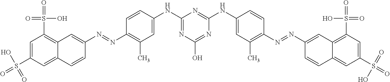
C1=C(S(=O)(O)=O)C=C2C(=C1S(=O)(O)=O)C=C(N=NC1=C(C)C=C(NC3=NC(O)=NC(NC4=CC(C)=C(N=NC5=CC6=C(S(=O)(=O)O)C=C(S(=O)(=O)O)C=C6C=C5)C=C4)=N3)C=C1)C=C2
